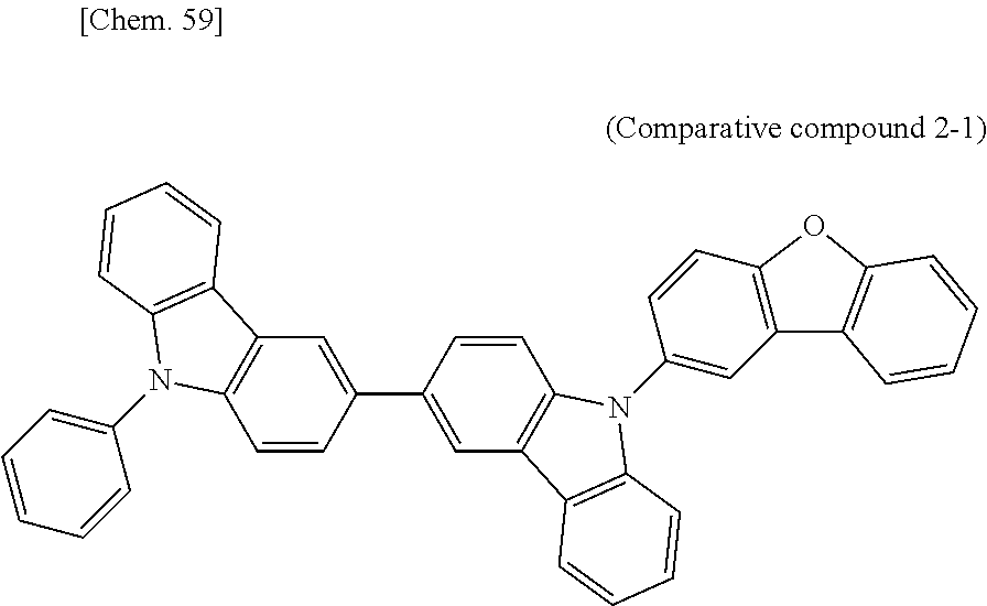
C12=C(C=C(C3=CC4=C(C=C3)N(C3=CC5=C(C=C3)OC3=C5C=CC=C3)C3=C4C=CC=C3)C=C1)C1=C(N2C2=CC=CC=C2)C=CC=C1
